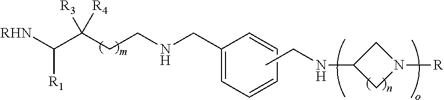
C(C(CCNCC1=CC=CC=C1)([R3])[R4])([RHN])[R1].C1C(NCC)CN1[R]
